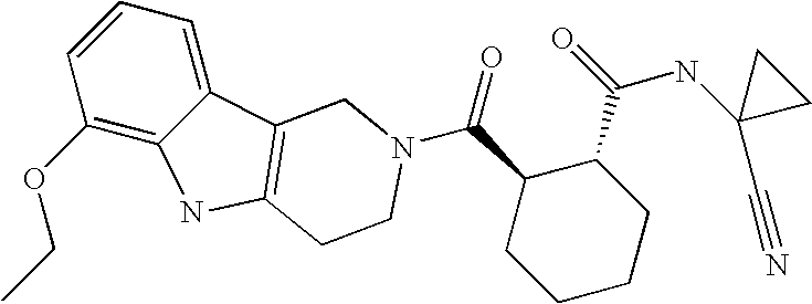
C1(OCC)=C2C(=CC=C1)C1=C(N2)CCN(C(=O)C2CCCCC2C(NC2(C#N)CC2)=O)C1
